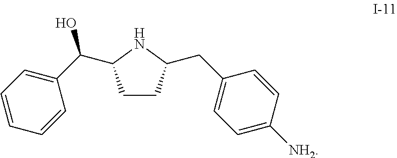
C1=CC=C(C(O)C2CCC(CC3=CC=C([NH2])C=C3)N2)C=C1
